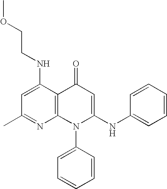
C1(C)=NC2=C(C(NCCOC)=C1)C(=O)C=C(NC1=CC=CC=C1)N2C1=CC=CC=C1
